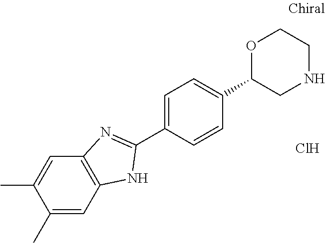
C1(C)=CC2=C(C=C1C)N=C(C1=CC=C(C3CNCCO3)C=C1)N2.Cl
